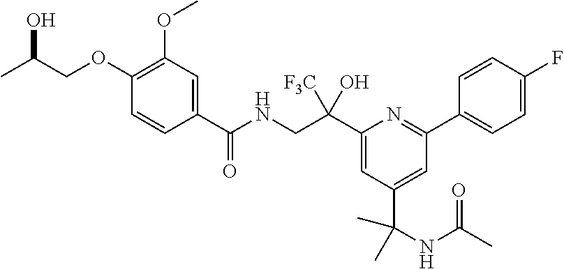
CC(COC1=C(OC)C=C(C(NCC(C2=CC(C(NC(=O)C)(C)C)=CC(C3=CC=C(F)C=C3)=N2)([F3C])O)=O)C=C1)O
